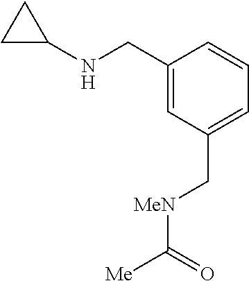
C1(CNC2CC2)=CC(C[MeN]C([Me])=O)=CC=C1
